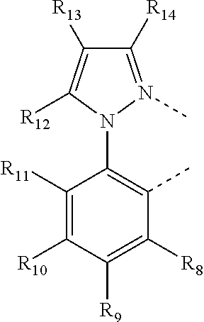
C1([R14])=N(C)N(C2=C(C)C([R8])=C([R9])C([R10])=C2[R11])C([R12])=C1[R13]
